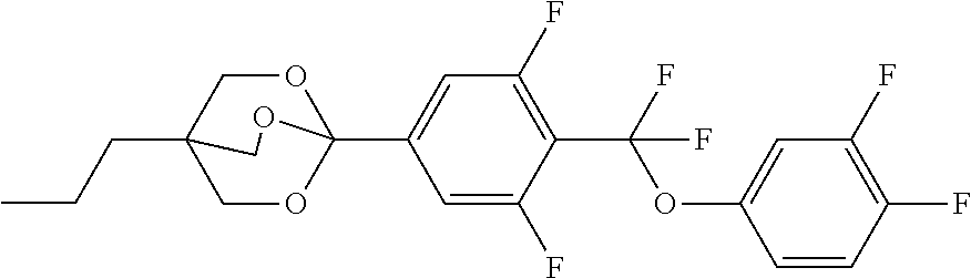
C(CC)C12COC(C3=CC(F)=C(C(OC4=CC(F)=C(F)C=C4)(F)F)C(F)=C3)(OC1)OC2
